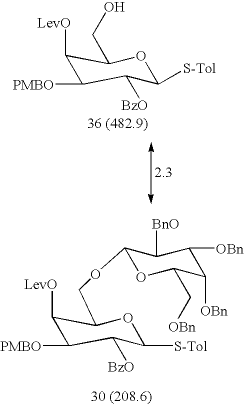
C1([LevO])C([PMBO])C([BzO])C([S-Tol])OC1CO.C1([LevO])C([PMBO])C([BzO])C([S-Tol])OC1COC1OC(C[OBn])C([OBn])C([OBn])C1[BnO]
